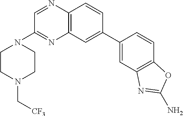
C12=C(C=C(C3=CC4=C(C=C3)OC(N)=N4)C=C1)N=C(N1CCN(C[CF3])CC1)C=N2
